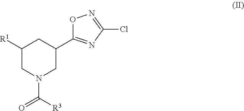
C1([R1])CN(C(=O)[R3])CC(C2=NC(Cl)=NO2)C1
